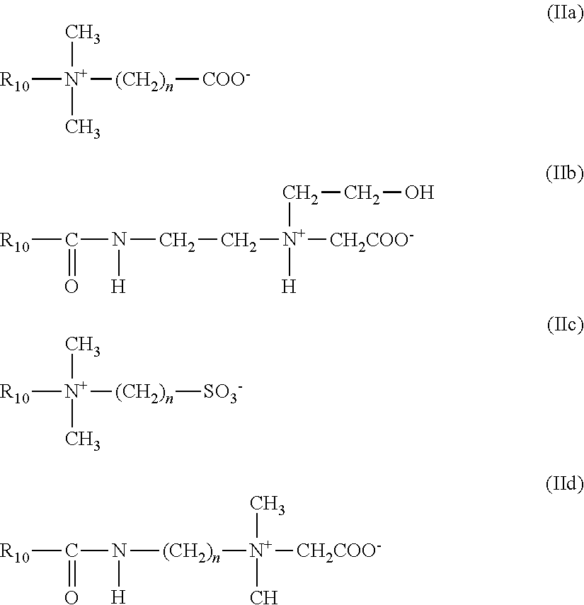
[R10][N+](C)(C)[(CH2)n][COO-].[R10]C(N(CC[N+](CCO)([H])[CH2COO-])[H])=O.[R10][N+](C)(C)[(CH2)n][SO3-].[R10]C(N([(CH2)n][N+](C)(C)[CH2COO-])[H])=O
